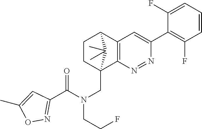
N1=NC2=C(C=C1C1=C(F)C=CC=C1F)C1CCC2(CN(C(=O)C2=NOC(C)=C2)CCF)C1(C)C
